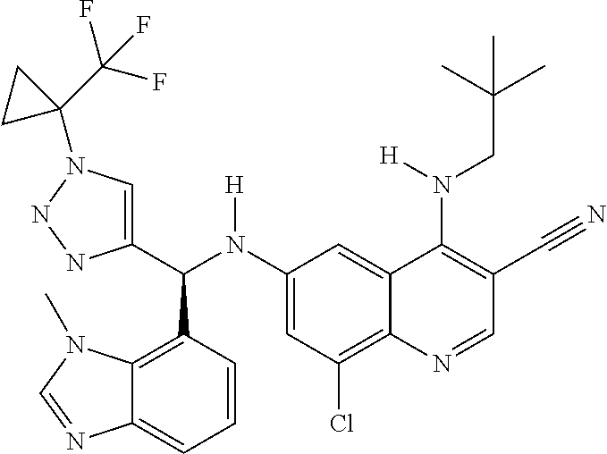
C1(N(C(C2=CN(C3(C(F)(F)F)CC3)NN2)C2=C3C(=CC=C2)N=CN3C)[H])=CC(Cl)=C2C(=C1)C(N(CC(C)(C)C)[H])=C(C#N)C=N2
